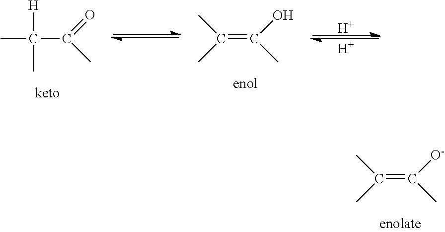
[H].[H].CC([H])(C)C(=O)C.C(=C(O)C)(C)C.C(=C([O-])C)(C)C
